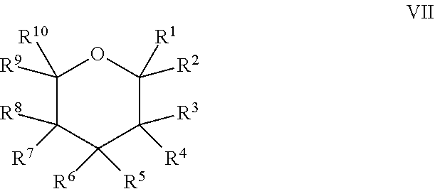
C1([R9])([R10])C([R8])([R7])C([R6])([R5])C([R3])([R4])C([R2])([R1])O1
